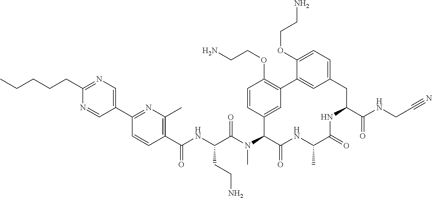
C1(C(NC(C(N(C2C(=O)NC(C)C(=O)NC(C(NCC#N)=O)CC3=CC=C(OCCN)C(=C3)C3=C(OCCN)C=CC2=C3)C)=O)CCN)=O)=C(C)N=C(C2=CN=C(CCCCC)N=C2)C=C1
